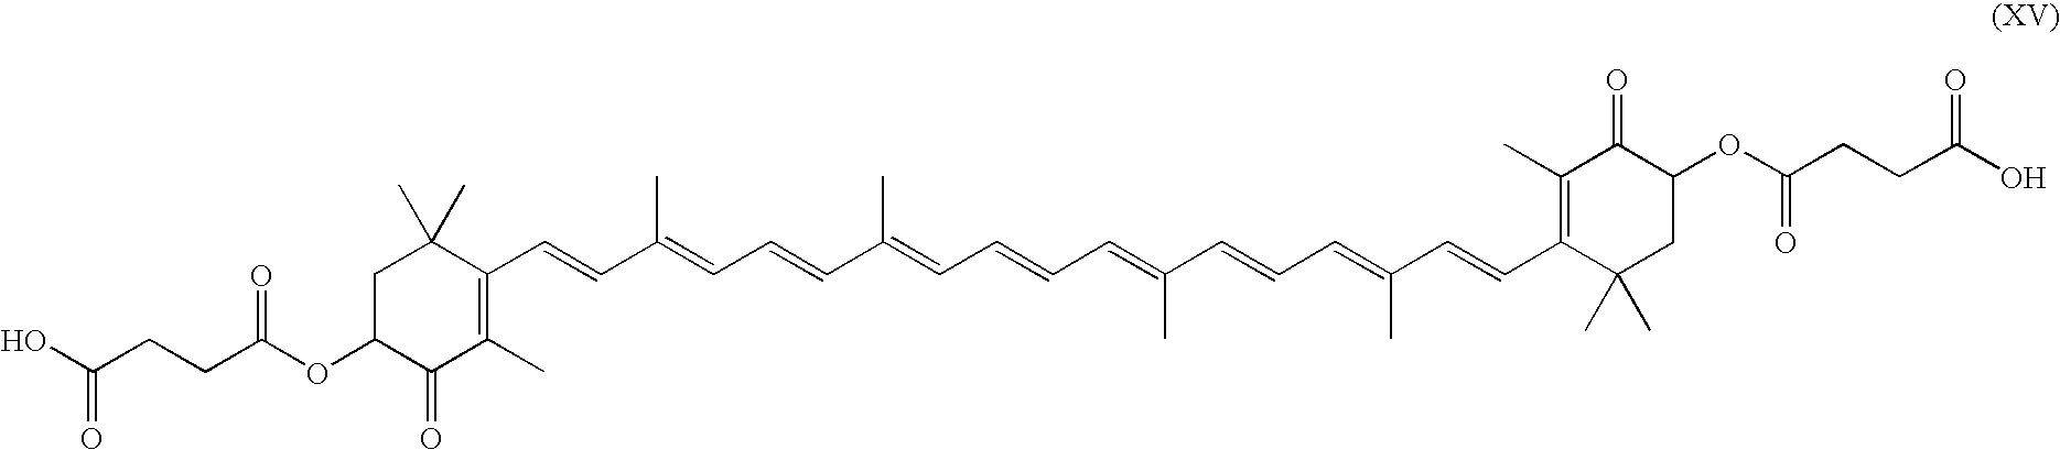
OC(CCC(OC1CC(C)(C)C(C=CC(=CC=CC(=CC=CC=C(C=CC=C(C=CC2=C(C)C(=O)C(OC(CCC(O)=O)=O)CC2(C)C)C)C)C)C)=C(C)C1=O)=O)=O
